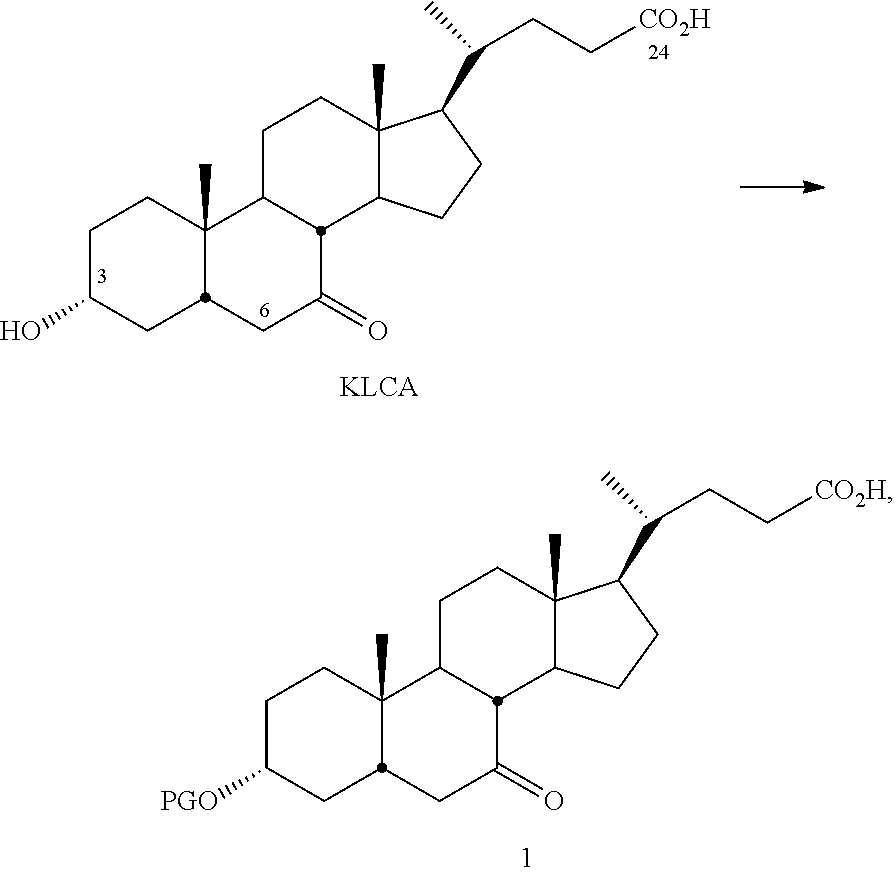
C1C(O)CC2C(C)(C1)C1CCC3(C)C(CCC3C(CC[CO2H])C)C1C(=O)C2.C1C([PGO])CC2C(C)(C1)C1CCC3(C)C(CCC3C(CC[CO2H])C)C1C(=O)C2
